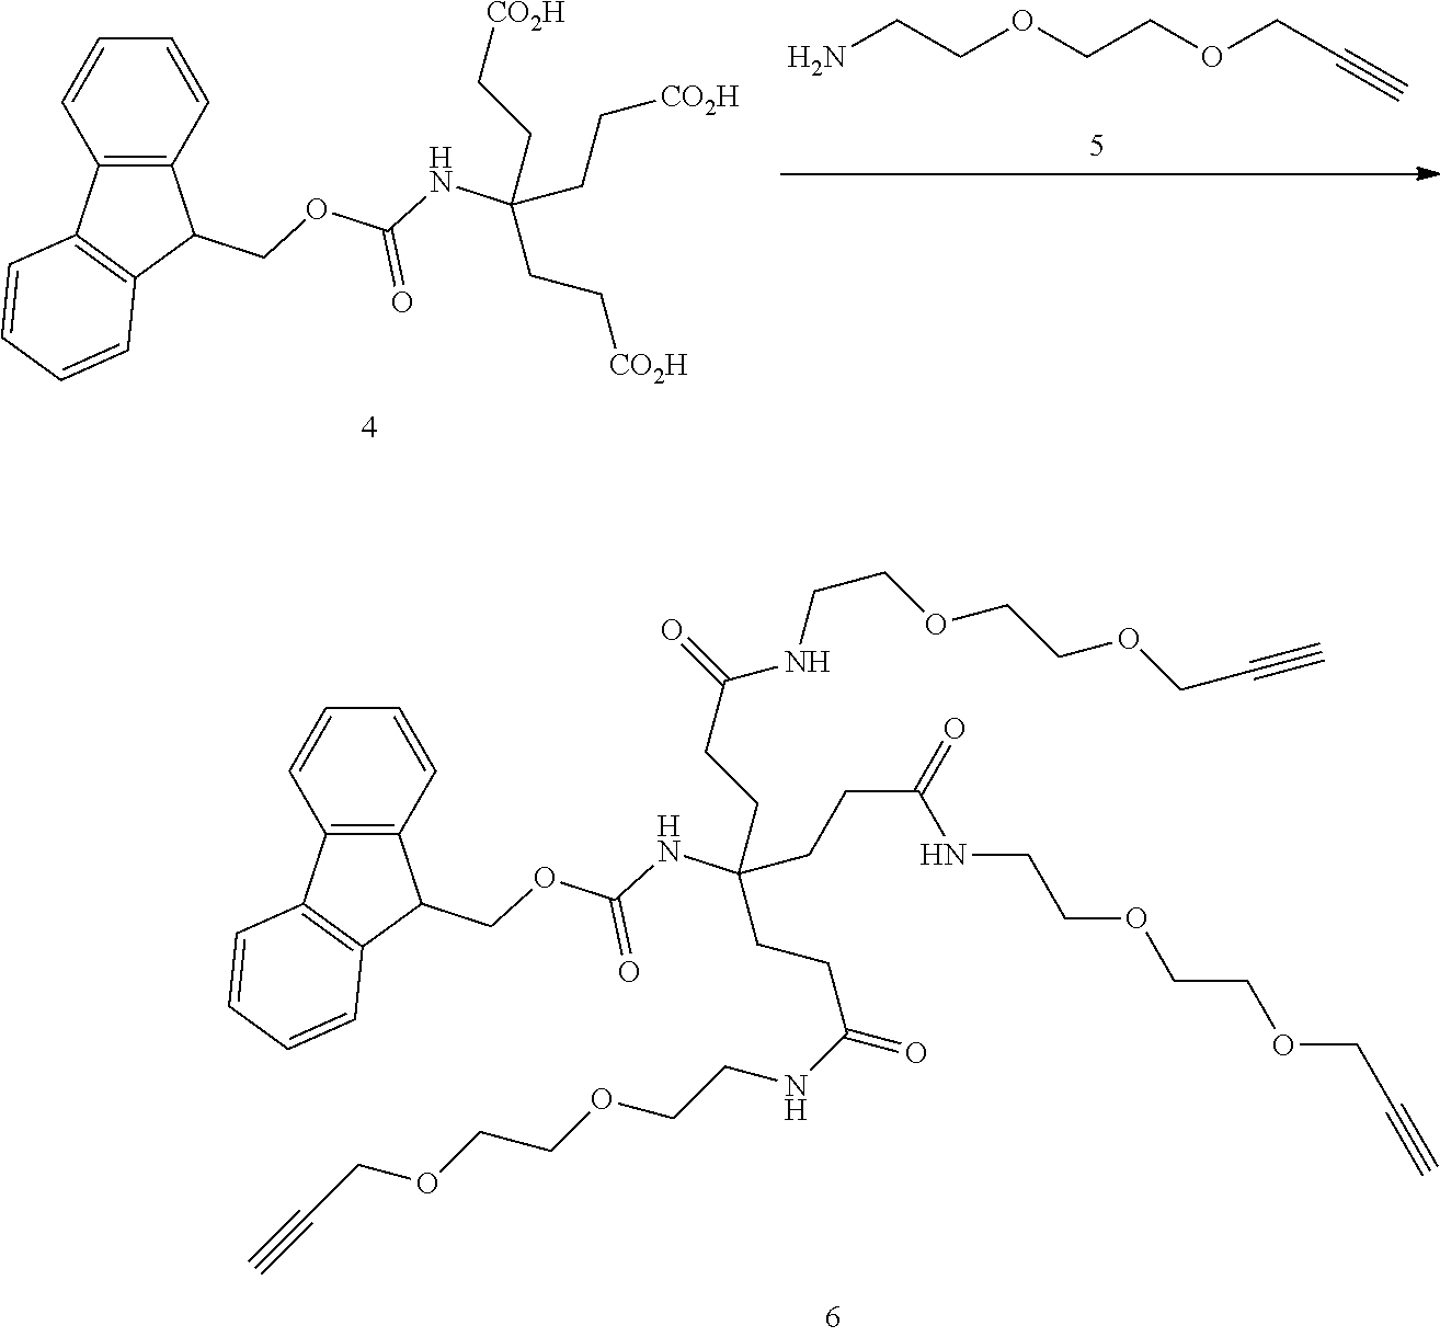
C1=CC2=C(C=C1)C1=C(C2COC(NC(CCC(=O)NCCOCCOCC#C)(CCC(=O)NCCOCCOCC#C)CCC(NCCOCCOCC#C)=O)=O)C=CC=C1.C1=CC2=C(C=C1)C1=C(C2COC(NC(CC[CO2H])(CC[CO2H])CC[CO2H])=O)C=CC=C1.NCCOCCOCC#C
